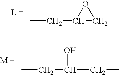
CCC1CO1.CCC(CC)O
